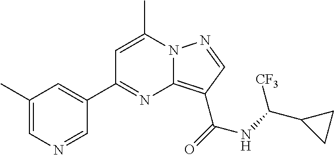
C1=C(C)N2C(=C(C(=O)NC(C3CC3)[CF3])C=N2)N=C1C1=CC(C)=CN=C1
